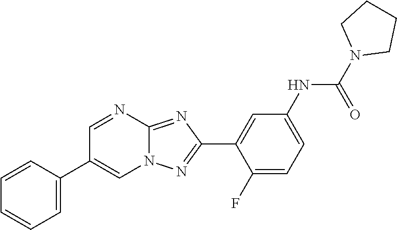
C1=C(C2=CN3C(=NC(C4=CC(NC(N5CCCC5)=O)=CC=C4F)=N3)N=C2)C=CC=C1
